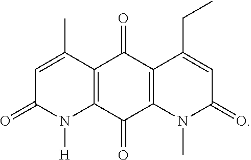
C12=C(C(=O)C3=C(C1=O)C(CC)=CC(=O)N3C)N([H])C(=O)C=C2C
